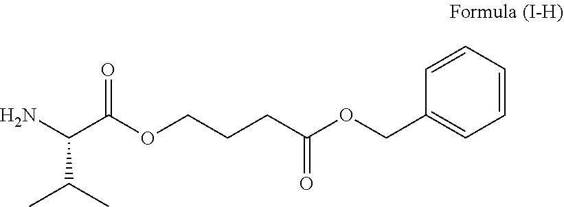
C1=CC(COC(CCCOC(=O)C(C(C)C)N)=O)=CC=C1
